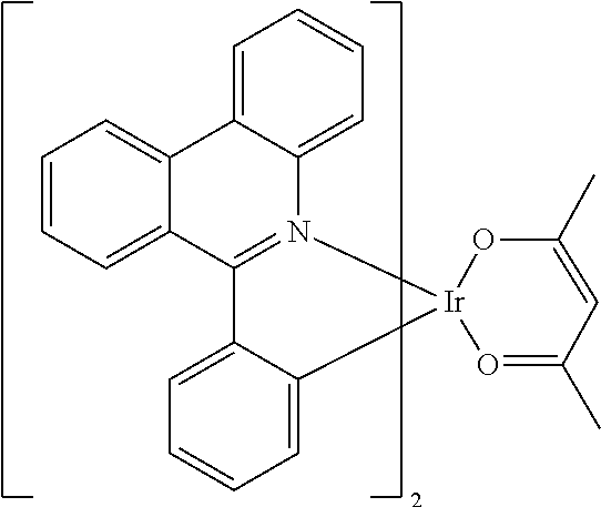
C12=CC=CC=C1C1=CC=CC=C1C1=N2[Ir]2(C3=CC=CC=C13)O=C(C)C=C(C)O2
